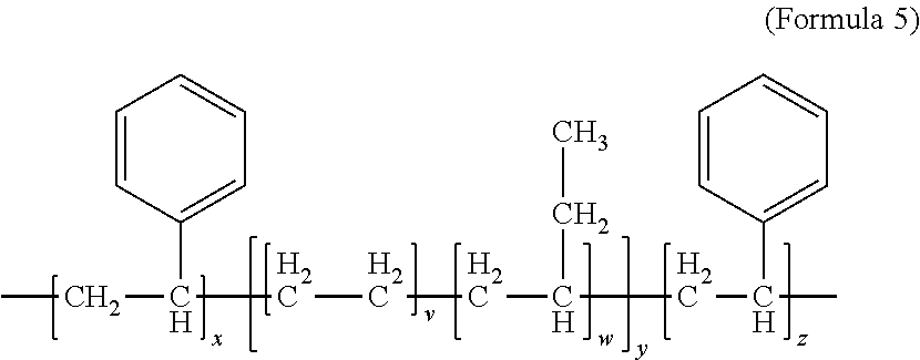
CCC(CCCC(CC(C1=CC=CC=C1)C)CC)C1=CC=CC=C1
